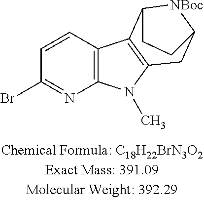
C12=C(C=CC(Br)=N1)C1=C(N2C)CC2[NBoc]C1CC2
